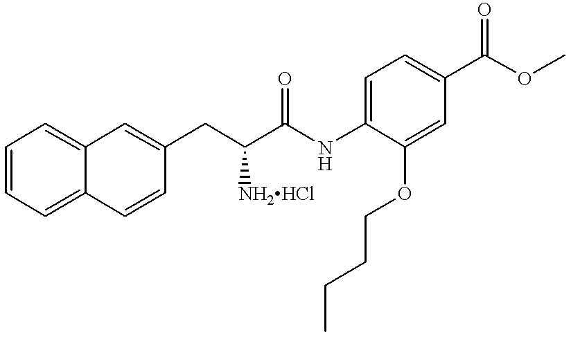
C1=CC=C2C(=C1)C=C(CC(C(NC1=CC=C(C(OC)=O)C=C1OCCCC)=O)[NH2HCl])C=C2
